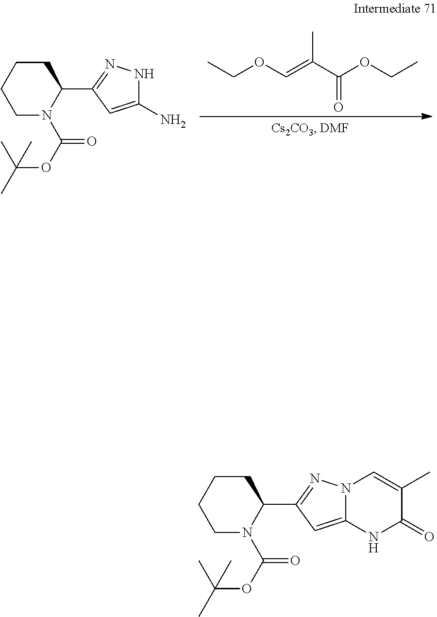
C1CCCN(C(OC(C)(C)C)=O)C1C1=NNC(N)=C1.CCOC=C(C(OCC)=O)C.C1CCCN(C(=O)OC(C)(C)C)C1C1=NN2C(=C1)NC(=O)C(C)=C2
